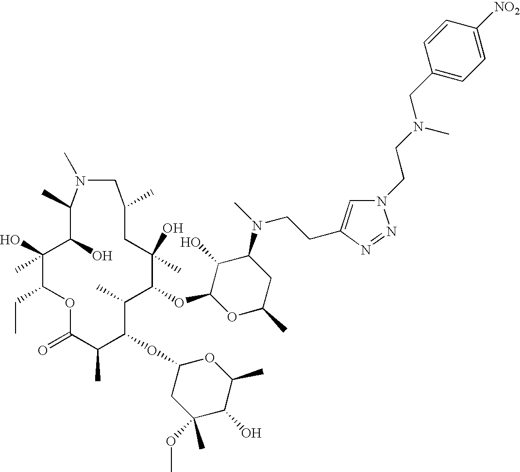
C1(O)(C)C(CC)OC(=O)C(C)C(OC2CC(OC)(C)C(O)C(C)O2)C(C)C(OC2C(O)C(N(CCC3=CN(CCN(CC4=CC=C([NO2])C=C4)C)N=N3)C)CC(C)O2)C(C)(O)CC(C)CN(C)C(C)C1O
